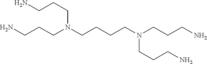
NCCCN(CCCCN(CCCN)CCCN)CCCN
